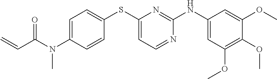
C1(OC)=CC(NC2=NC(SC3=CC=C(N(C(C=C)=O)C)C=C3)=CC=N2)=CC(OC)=C1OC
